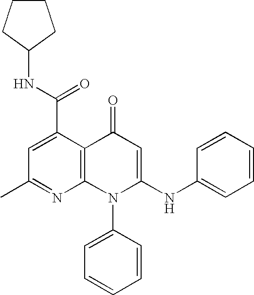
C1(C)=NC2=C(C(C(NC3CCCC3)=O)=C1)C(=O)C=C(NC1=CC=CC=C1)N2C1=CC=CC=C1
